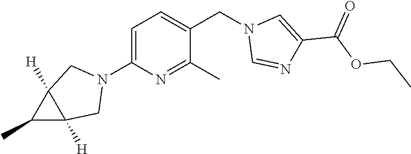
C1=C(N2CC3([H])C([H])(C2)C3C)N=C(C)C(CN2C=NC(C(OCC)=O)=C2)=C1
